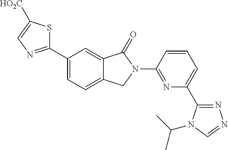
C1(C2=CC=C3C(=C2)C(=O)N(C2=NC(C4=NN=CN4C(C)C)=CC=C2)C3)=NC=C([HO2C])S1
